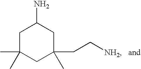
C1C(C)(C)CC(CC[NH2])(C)CC1N
